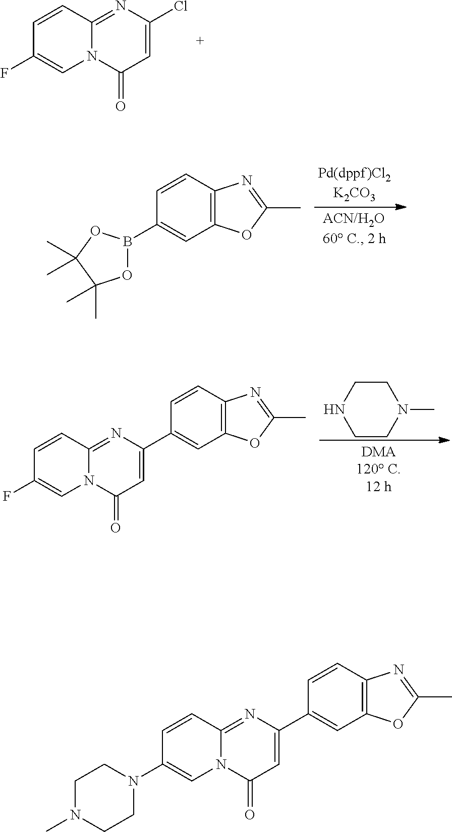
C1=CC2=NC(Cl)=CC(=O)N2C=C1F.C12=C(C=CC(B3OC(C)(C)C(C)(C)O3)=C1)N=C(C)O2.C1CN(C)CCN1.C12=C(C=CC(C3=CC(=O)N4C(=N3)C=CC(F)=C4)=C1)N=C(C)O2.C12=C(C=CC(C3=CC(=O)N4C(=N3)C=CC(N3CCN(C)CC3)=C4)=C1)N=C(C)O2
